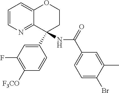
N(C1(C2=CC(F)=C([F3CO])C=C2)CCOC2=CC=CN=C12)C(C1=CC=C(Br)C(C)=C1)=O
